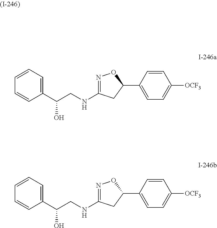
C1(C(CNC2=NOC(C3=CC=C([OCF3])C=C3)C2)O)=CC=CC=C1.C1(C(CNC2=NOC(C3=CC=C([OCF3])C=C3)C2)O)=CC=CC=C1
